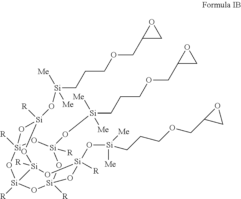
[Si]1(O[Si](CCCOCC2CO2)([Me])[Me])([R])O[Si]2([R])O[Si]3([R])O[Si]([R])(O1)O[Si]([R])(O[Si]([Me])(CCCOCC1CO1)[Me])O[Si]([R])(C3)O[Si](O[Si](CCCOCC1CO1)([Me])[Me])([R])O2
